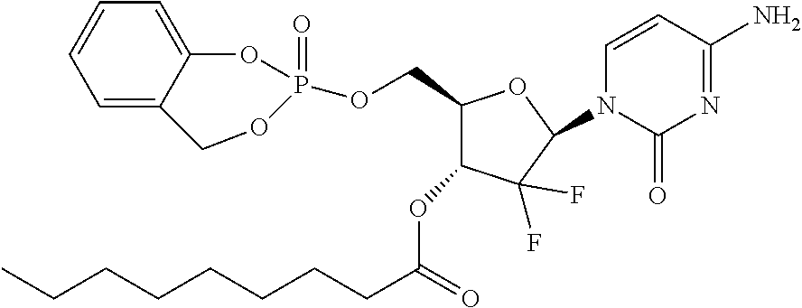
N1=C(N)C=CN(C2C(F)(F)C(OC(CCCCCCCC)=O)C(COP3(=O)OC4=CC=CC=C4CO3)O2)C1=O
